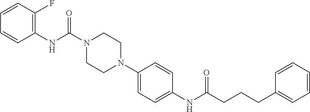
C1=CC(F)=C(NC(N2CCN(C3=CC=C(NC(CCCC4=CC=CC=C4)=O)C=C3)CC2)=O)C=C1
